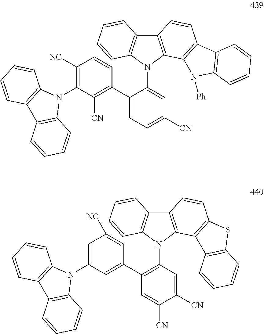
C1([CN])=CC=C(C2=C([CN])C(N3C4=C(C5=C3C=CC=C5)C=CC=C4)=C([NC])C=C2)C(N2C3=C(C4=C2C=CC=C4)C=CC2=C3N([Ph])C3=C2C=CC=C3)=C1.C1([CN])=CC(N2C3=C(C4=C2C=CC=C4)C=CC2=C3C3=C(S2)C=CC=C3)=C(C2=CC(N3C4=C(C5=C3C=CC=C5)C=CC=C4)=CC([NC])=C2)C=C1[CN]
